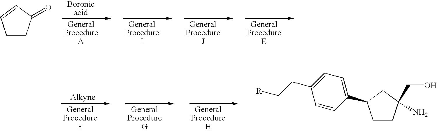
C1CC(=O)C=C1.C1CC(CO)(N)CC1C1=CC=C(CC[R])C=C1
